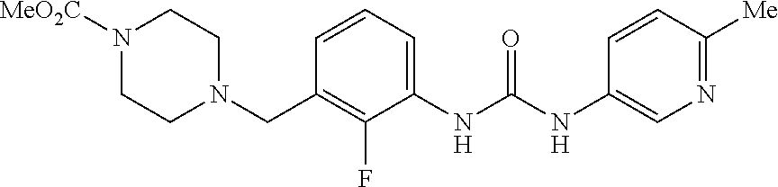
N1([MeO2C])CCN(CC2=C(F)C(NC(NC3=CN=C([Me])C=C3)=O)=CC=C2)CC1
